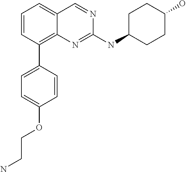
C1=CC=C2C(=C1C1=CC=C(OCCN)C=C1)N=C(NC1CCC(O)CC1)N=C2
